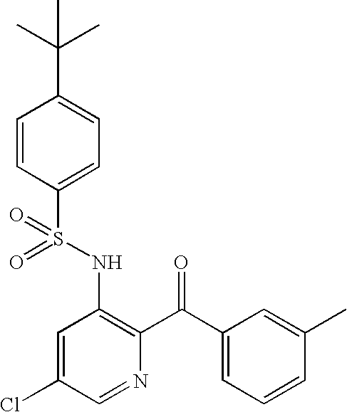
O=S(NC1=C(C(C2=CC=CC(C)=C2)=O)N=CC(Cl)=C1)(=O)C1=CC=C(C(C)(C)C)C=C1
